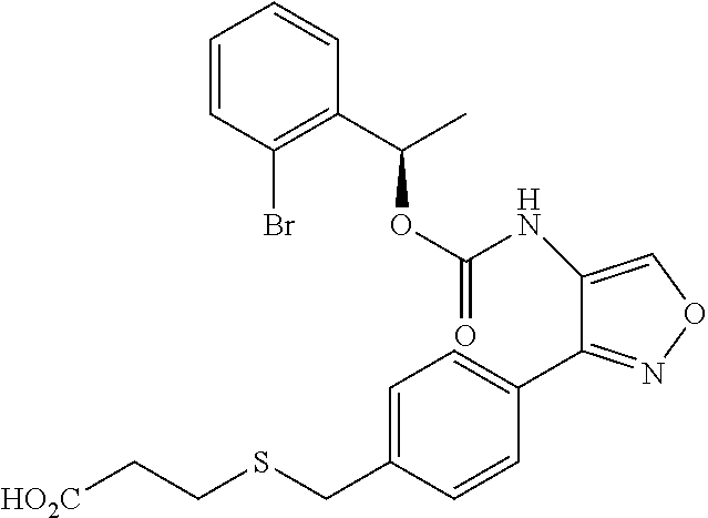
O(C(NC1=CON=C1C1=CC=C(CSCC[HO2C])C=C1)=O)C(C1=C(Br)C=CC=C1)C
